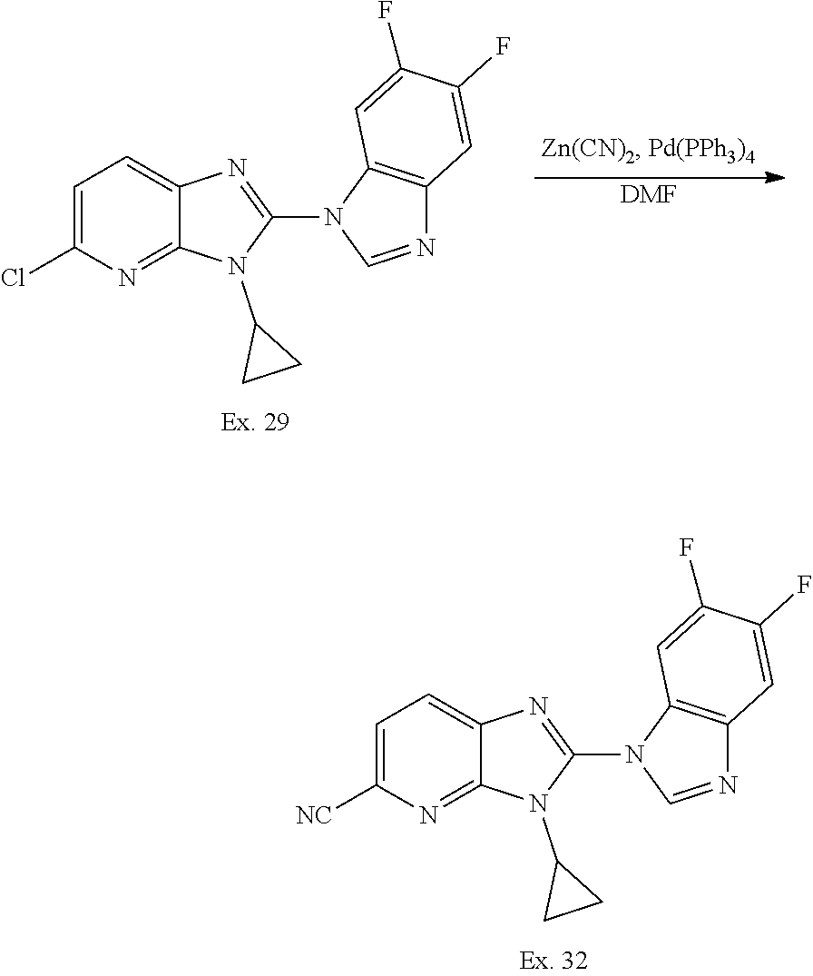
C12=C(C=C(F)C(F)=C1)N=CN2C1=NC2=CC=C(Cl)N=C2N1C1CC1.[DMF].C12=C(C=C(F)C(F)=C1)N=CN2C1=NC2=CC=C([NC])N=C2N1C1CC1
